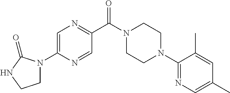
C1=C(N2CCNC2=O)N=CC(C(N2CCN(C3=NC=C(C)C=C3C)CC2)=O)=N1
